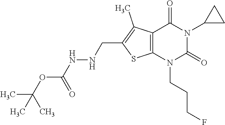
C12=C(N(CCCF)C(=O)N(C3CC3)C1=O)SC(CNNC(=O)OC(C)(C)C)=C2C
